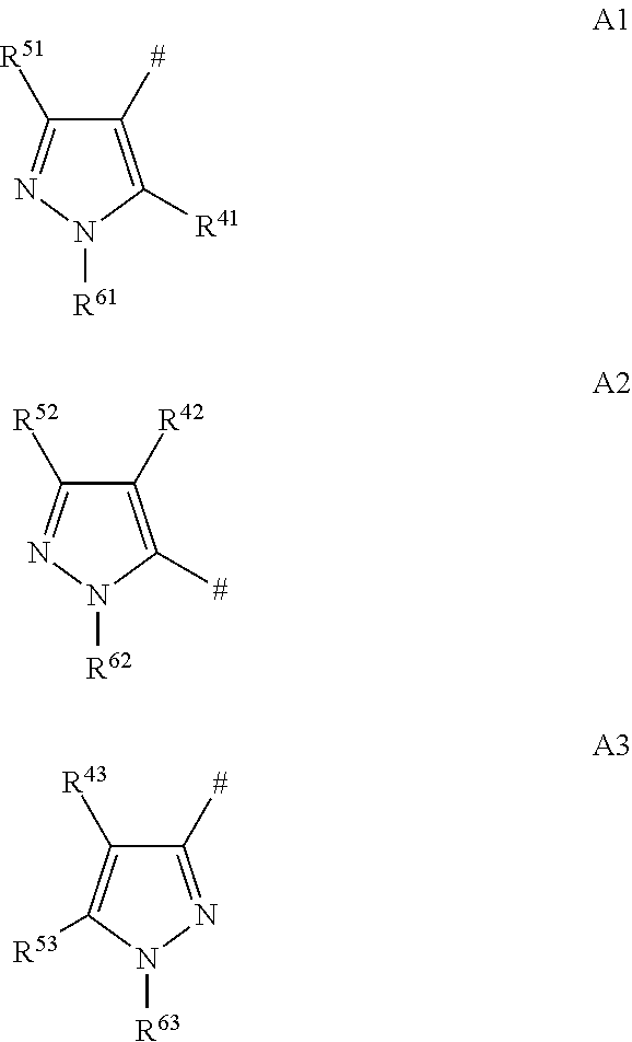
C1([#])=C([R41])N([R61])N=C1[R51].C1([R42])=C([#])N([R62])N=C1[R52].C1([#])=NN([R63])C([R53])=C1[R43]
